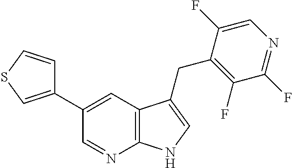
C1(C2=CC3=C(N=C2)NC=C3CC2=C(F)C(F)=NC=C2F)=CSC=C1
